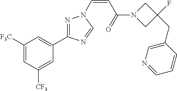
C1([F3C])=CC([CF3])=CC(C2=NN(C=CC(N3CC(F)(CC4=CN=CC=C4)C3)=O)C=N2)=C1
